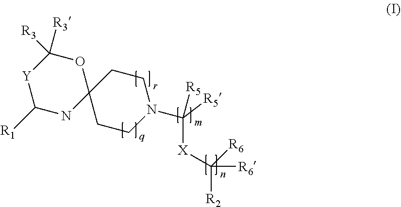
N1(C([X]C([R2])([R6])[R6])([R5])[R5])CCC2(CC1)OC([R3])([R3])[Y]C([R1])N2
